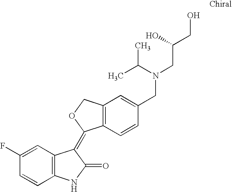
C1=C(F)C=CC2=C1C(=C1C3=C(C=C(CN(C(C)C)CC(CO)O)C=C3)CO1)C(=O)N2
